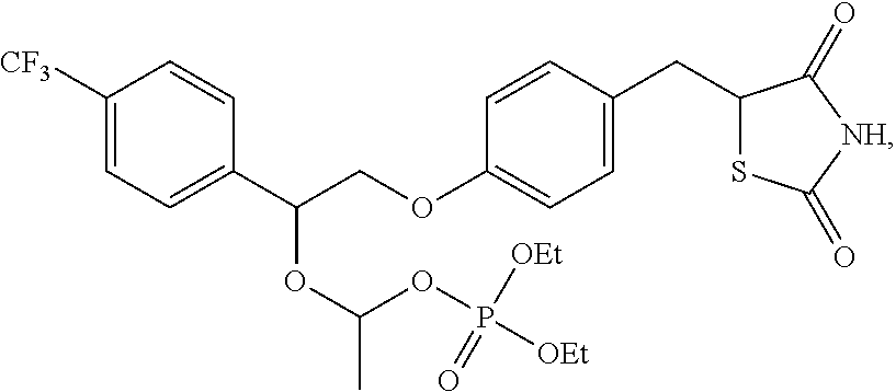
C1([CF3])=CC=C(C(COC2=CC=C(CC3SC(=O)[NH]C3=O)C=C2)OC(OP([OEt])([OEt])=O)C)C=C1
